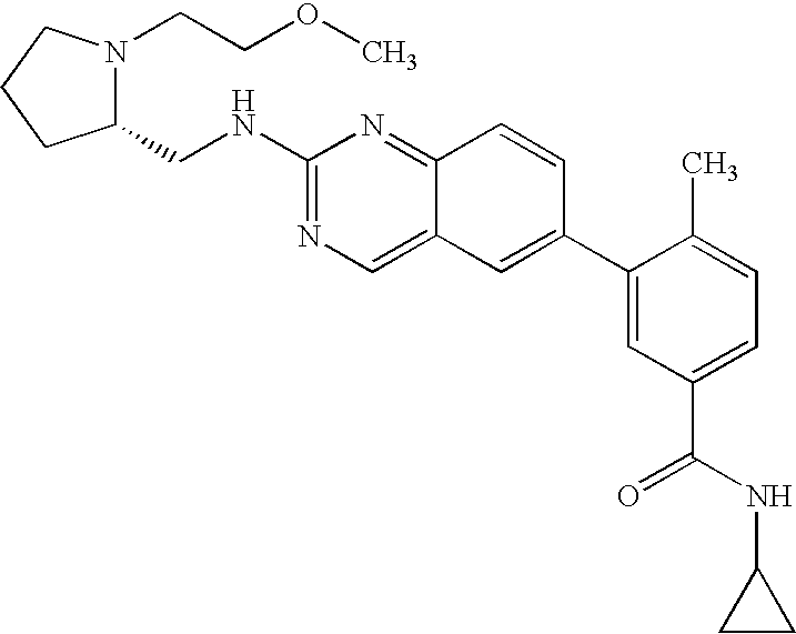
N(C1=NC=C2C(=N1)C=CC(C1=CC(C(NC3CC3)=O)=CC=C1C)=C2)CC1N(CCOC)CCC1
